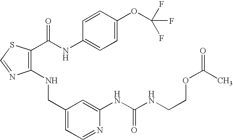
C1(NCC2=CC=NC(NC(NCCOC(=O)C)=O)=C2)=C(C(NC2=CC=C(OC(F)(F)F)C=C2)=O)SC=N1
